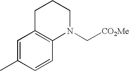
C1=C(C)C=CC2=C1CCCN2C[CO2Me]
